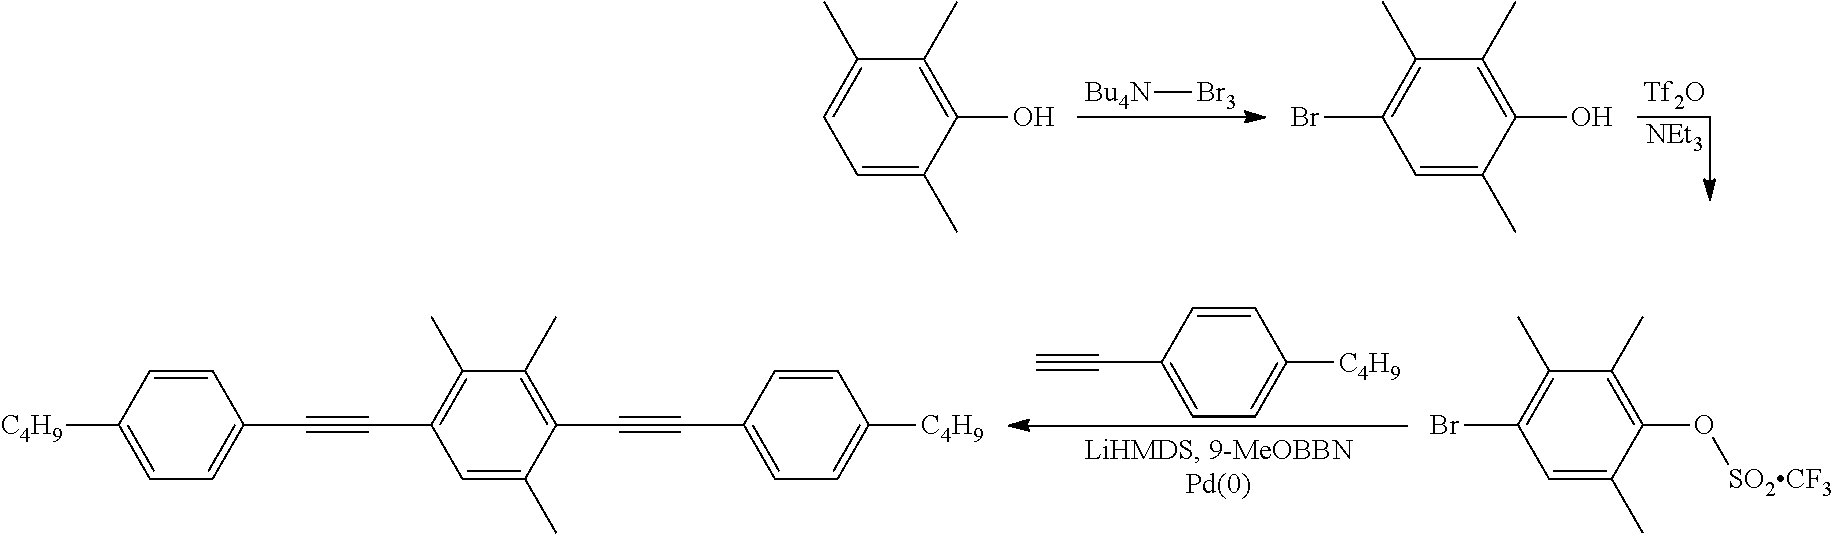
[Bu4N][Br3].C1(C)=C(O)C(C)=CC=C1C.C1(C)=C(O)C(C)=CC(Br)=C1C.[Tf2O].[NEt3].C1=C([C4H9])C=CC(C#C)=C1.C1(C)=C(C#CC2=CC=C([C4H9])C=C2)C(C)=CC(C#CC2=CC=C([C4H9])C=C2)=C1C.C1(C)=C(O[SO2CF3])C(C)=CC(Br)=C1C
